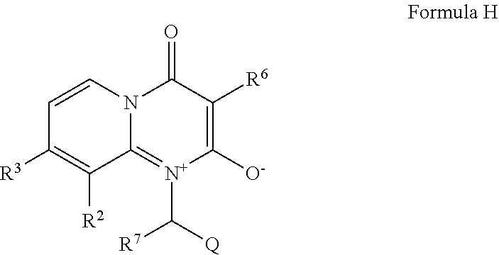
C1([O-])=C([R6])C(=O)N2C=CC([R3])=C([R2])C2=[N+]1C([Q])[R7]
